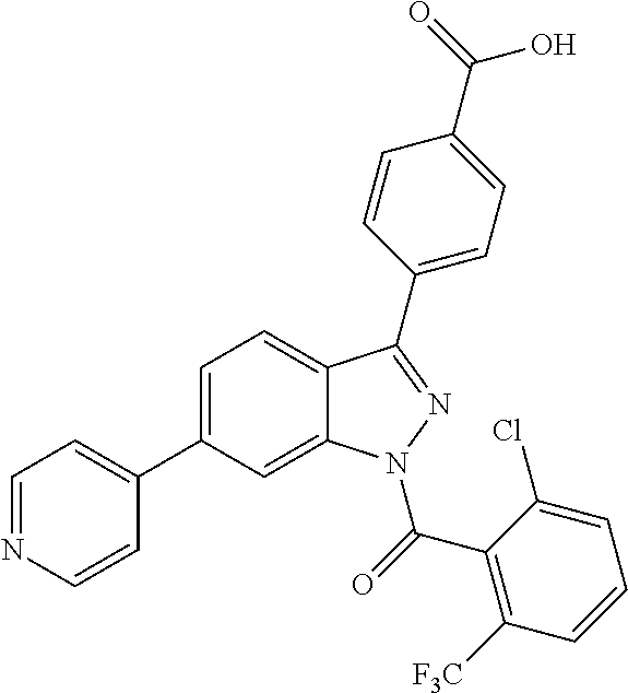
C1=C(C2=CC=NC=C2)C=C2C(=C1)C(C1=CC=C(C(O)=O)C=C1)=NN2C(C1=C([F3C])C=CC=C1Cl)=O
